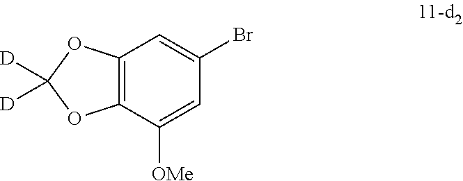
C12=C(C([OMe])=CC(Br)=C1)OC([D])([D])O2
